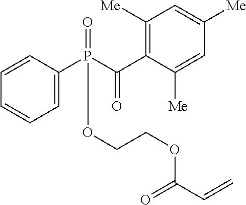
O=P(C(C1=C([Me])C=C([Me])C=C1[Me])=O)(C1=CC=CC=C1)OCCOC(=O)C=C
